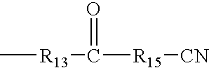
C[R13]C([R15][CN])=O
